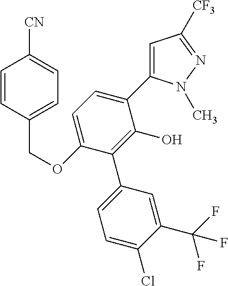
C1=C(C2=CC=C(OCC3=CC=C([CN])C=C3)C(C3=CC=C(Cl)C(C(F)(F)F)=C3)=C2O)N(C)N=C1[CF3]
